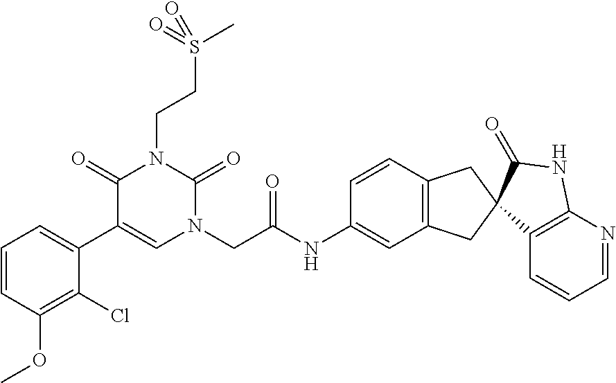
C1=CC(OC)=C(Cl)C(C2=CN(CC(NC3=CC4=C(C=C3)CC3(C4)C4=C(N=CC=C4)NC3=O)=O)C(=O)N(CCS(C)(=O)=O)C2=O)=C1
